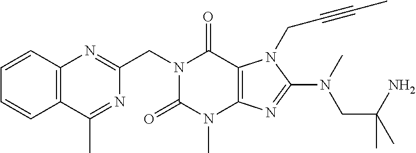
C12=C(N=C(CN3C(=O)N(C)C4=C(C3=O)N(CC#CC)C(N(CC(N)(C)C)C)=N4)N=C1C)C=CC=C2
